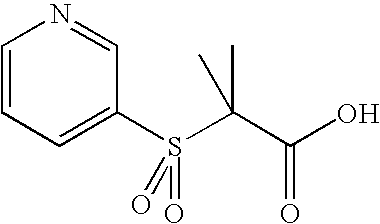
C1=CC=C(S(=O)(=O)C(C(O)=O)(C)C)C=N1
